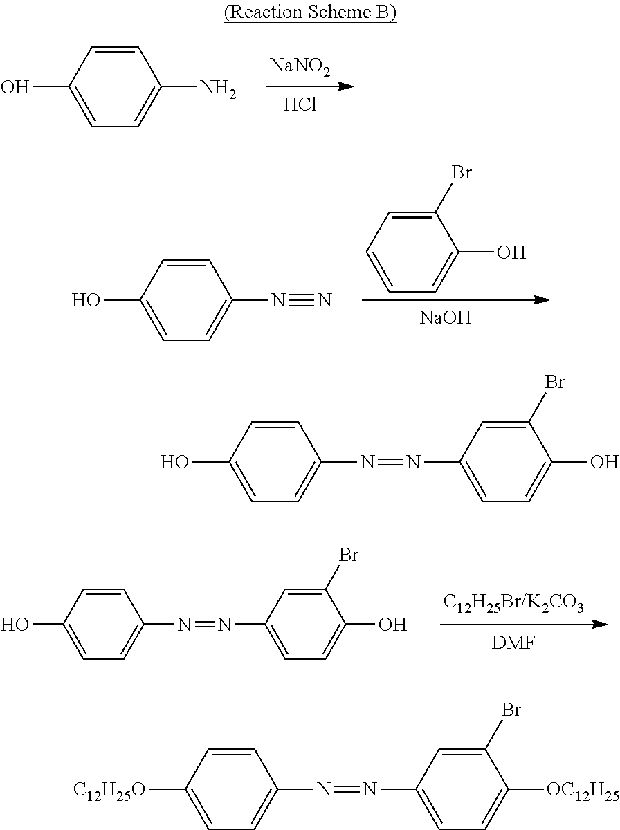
[NaOH].C1(Br)=CC=CC=C1O.C1=CC(O)=CC=C1N#N.C1=CC(O)=CC=C1N=NC1=CC=C(O)C(Br)=C1.[NaNO2].Cl.C1=CC(O)=CC=C1N.[DMF].C1=CC(O)=CC=C1N=NC1=CC=C(O)C(Br)=C1.C1=CC([C12H25O])=CC=C1N=NC1=CC=C([OC12H25])C(Br)=C1
